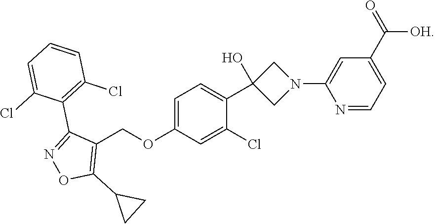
C1=C(OCC2=C(C3CC3)ON=C2C2=C(Cl)C=CC=C2Cl)C=C(Cl)C(C2(O)CN(C3=CC(C(=O)[OH])=CC=N3)C2)=C1
